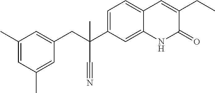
C(C1=CC(C)=CC(C)=C1)C(C#N)(C1=CC=C2C(=C1)NC(=O)C(CC)=C2)C
